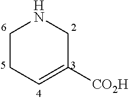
C1CC=C([CO2H])CN1
